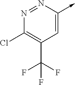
N1=NC(->C)=CC(C(F)(F)F)=C1Cl
